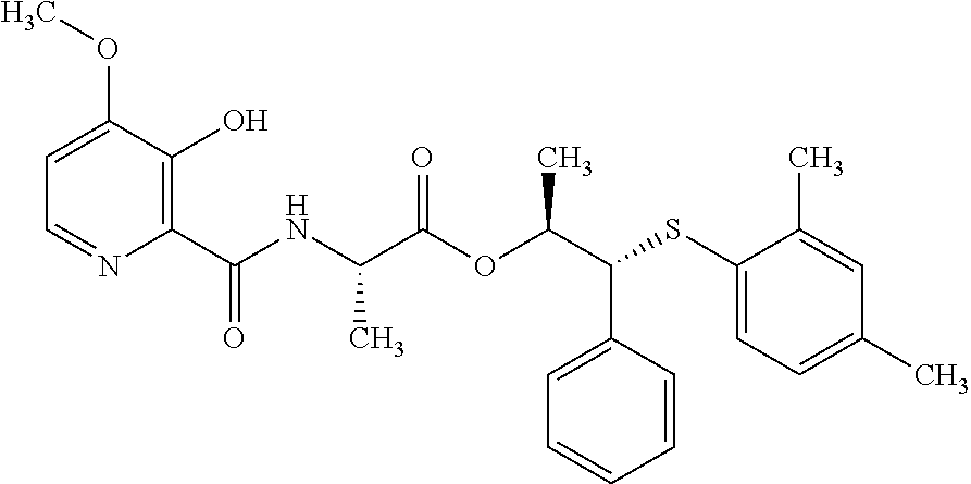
C1=C(C(C(OC(C(NC(C2=C(O)C(OC)=CC=N2)=O)C)=O)C)SC2=CC=C(C)C=C2C)C=CC=C1
